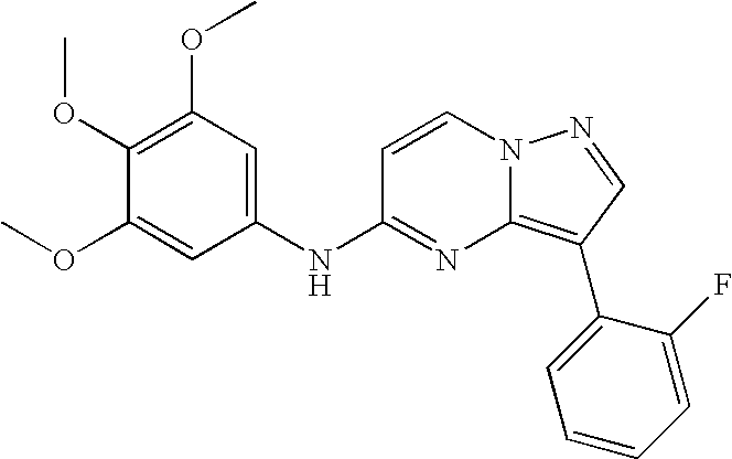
C1(OC)=C(OC)C=C(NC2=NC3=C(C4=CC=CC=C4F)C=NN3C=C2)C=C1OC
